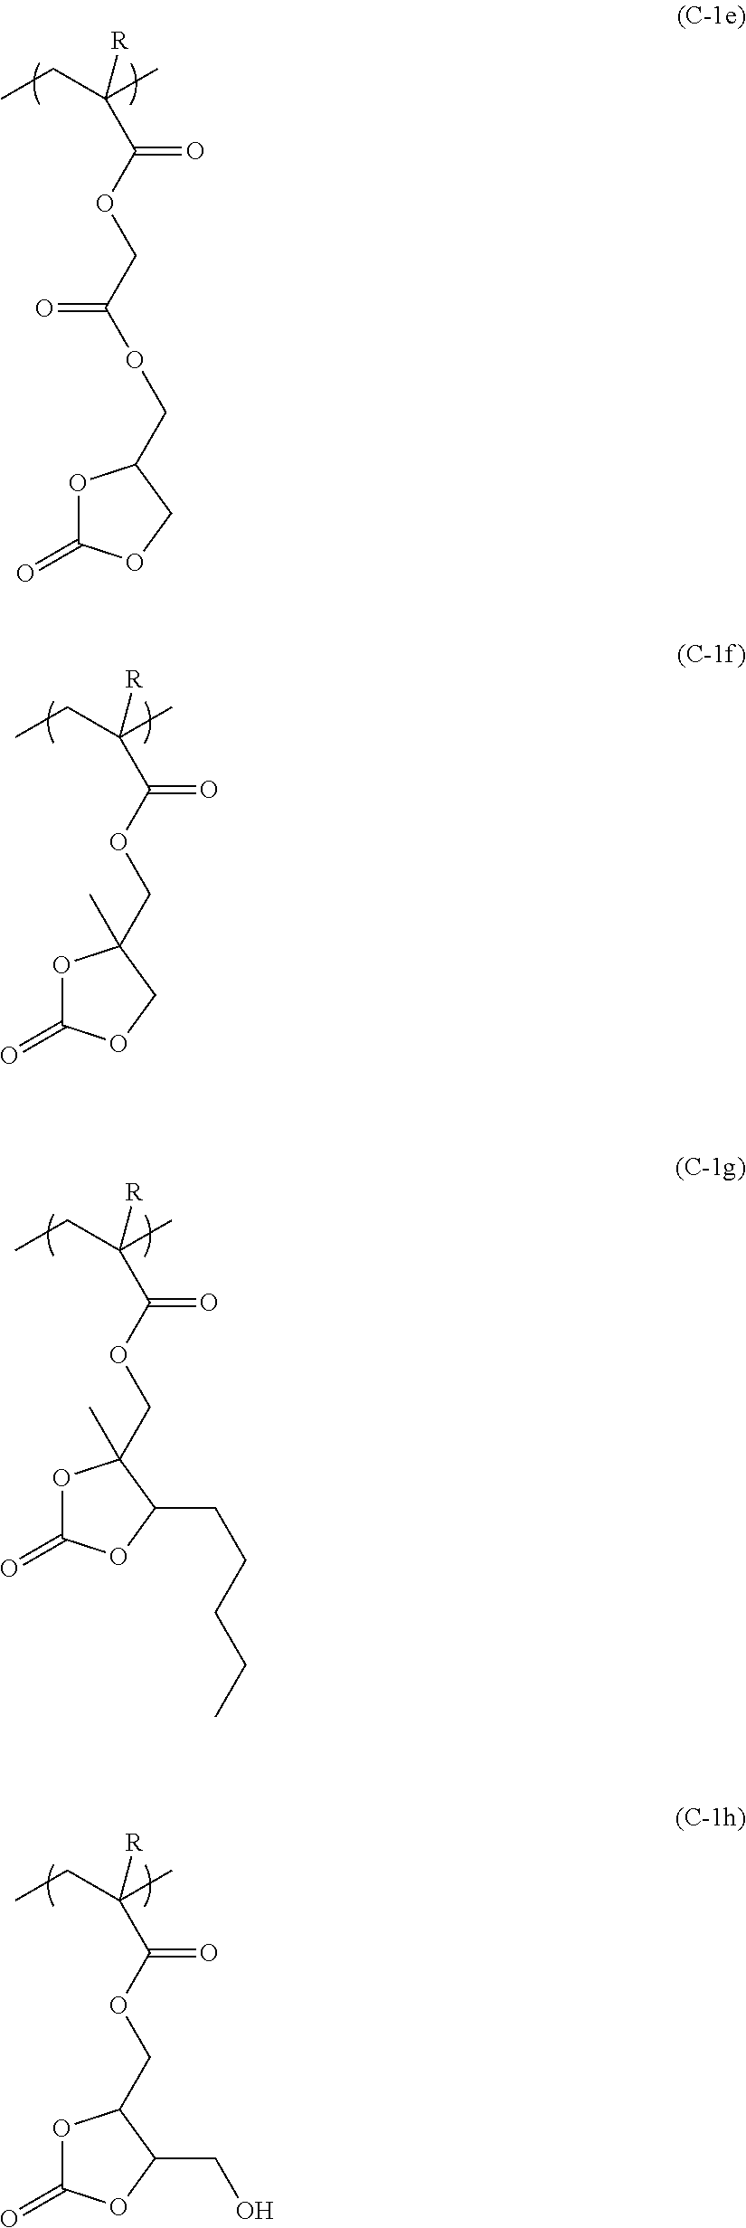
C(OC(C([R])(C)CC)=O)C1(C)OC(=O)OC1.C(OC(C([R])(C)CC)=O)C(OCC1OC(=O)OC1)=O.C(OC(C([R])(C)CC)=O)C1(C)OC(=O)OC1CCCCC.C(OC(C([R])(C)CC)=O)C1OC(=O)OC1CO
